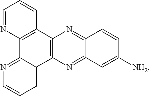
C12=NC3=C(N=C1C=C([NH2])C=C2)C1=CC=CN=C1C1=C3C=CC=N1
